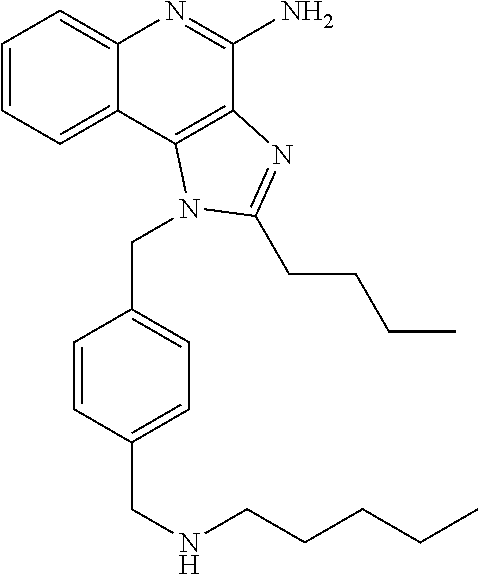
C1=CC=C2C(=C1)N=C(N)C1=C2N(CC2=CC=C(CNCCCCC)C=C2)C(CCCC)=N1
